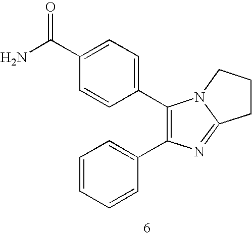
C1=CC=CC(C2=C(C3=CC=C(C(N)=O)C=C3)N3C(=N2)CCC3)=C1
